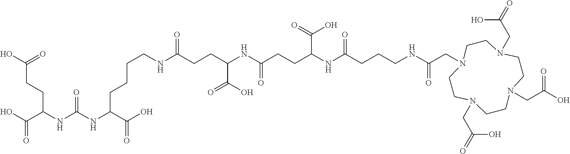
C(CNC(CCC(NC(CCC(NC(CCCNC(CN1CCN(CC(=O)O)CCN(CC(O)=O)CCN(CC(=O)O)CC1)=O)=O)C(O)=O)=O)C(O)=O)=O)CCC(NC(NC(C(O)=O)CCC(O)=O)=O)C(O)=O
